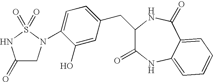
C1(=O)CN(C2=CC=C(CC3C(=O)NC4=CC=CC=C4C(=O)N3)C=C2O)S(=O)(=O)N1
